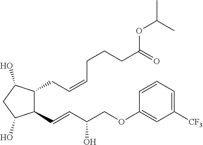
C1(C=CC(COC2=CC([CF3])=CC=C2)O)C(CC=CCCCC(=O)OC(C)C)C(O)CC1O
